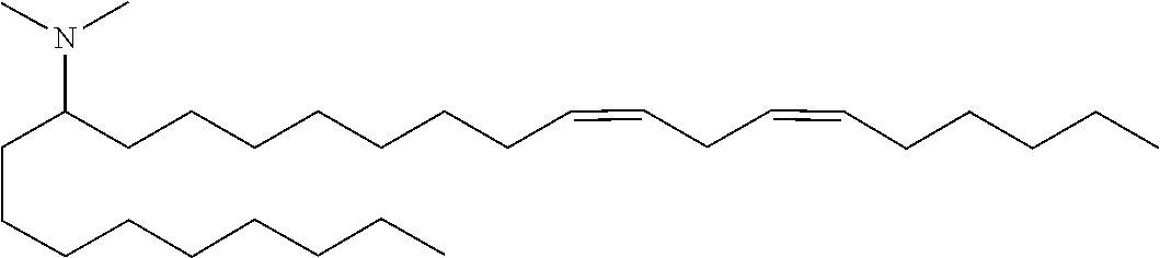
C(CCCCC)CCCC(N(C)C)CCCCCCCC=CCC=CCCCCC
